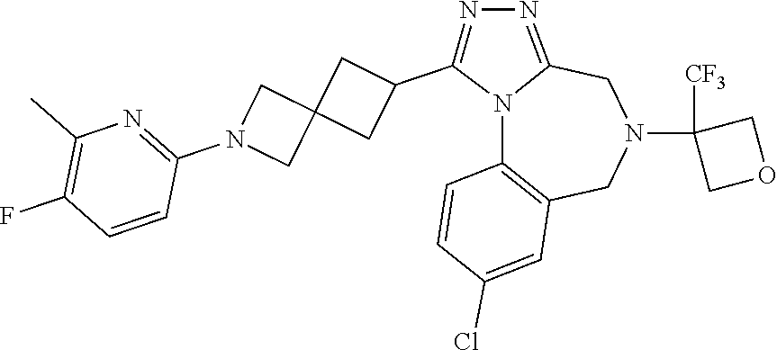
N12C3=C(CN(C4([CF3])COC4)CC1=NN=C2C1CC2(C1)CN(C1=NC(C)=C(F)C=C1)C2)C=C(Cl)C=C3
